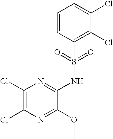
C1(Cl)=C(Cl)N=C(OC)C(NS(C2=C(Cl)C(Cl)=CC=C2)(=O)=O)=N1
